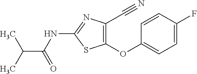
C1=CC(F)=CC=C1OC1=C(C#N)N=C(NC(=O)C(C)C)S1
